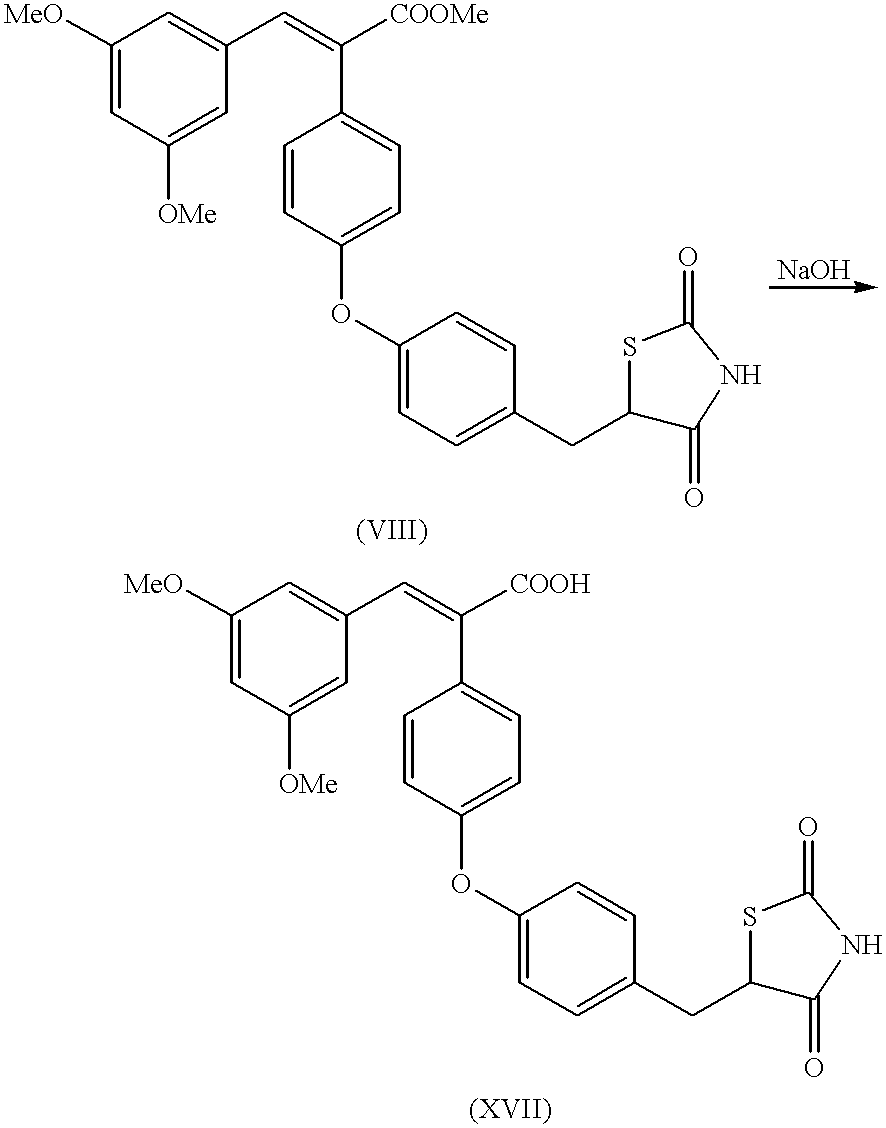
C1([MeO])=CC([OMe])=CC(C=C(C2=CC=C(OC3=CC=C(CC4C(=O)NC(=O)S4)C=C3)C=C2)[COOMe])=C1.C1([MeO])=CC([OMe])=CC(C=C(C2=CC=C(OC3=CC=C(CC4C(=O)NC(=O)S4)C=C3)C=C2)[COOH])=C1
